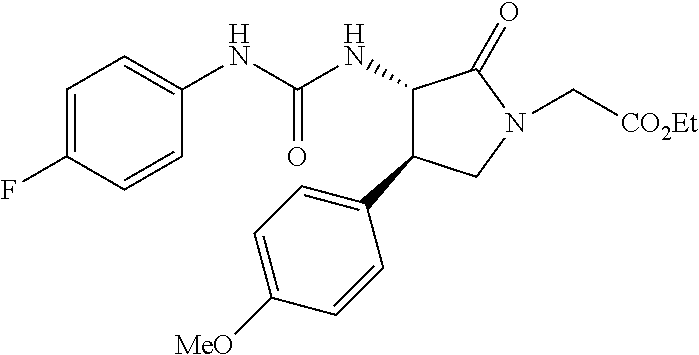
C1=C(F)C=CC(NC(NC2C(C3=CC=C([MeO])C=C3)CN(C[CO2Et])C2=O)=O)=C1
